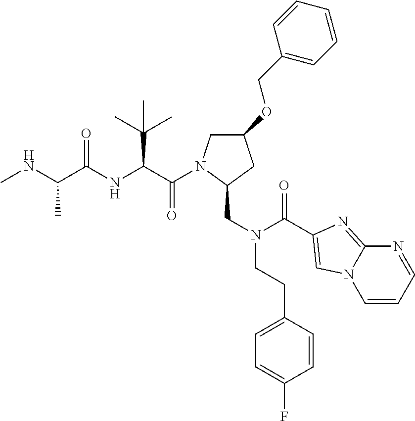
CNC(C(NC(C(=O)N1CC(OCC2=CC=CC=C2)CC1CN(CCC1=CC=C(F)C=C1)C(=O)C1=CN2C=CC=NC2=N1)C(C)(C)C)=O)C
